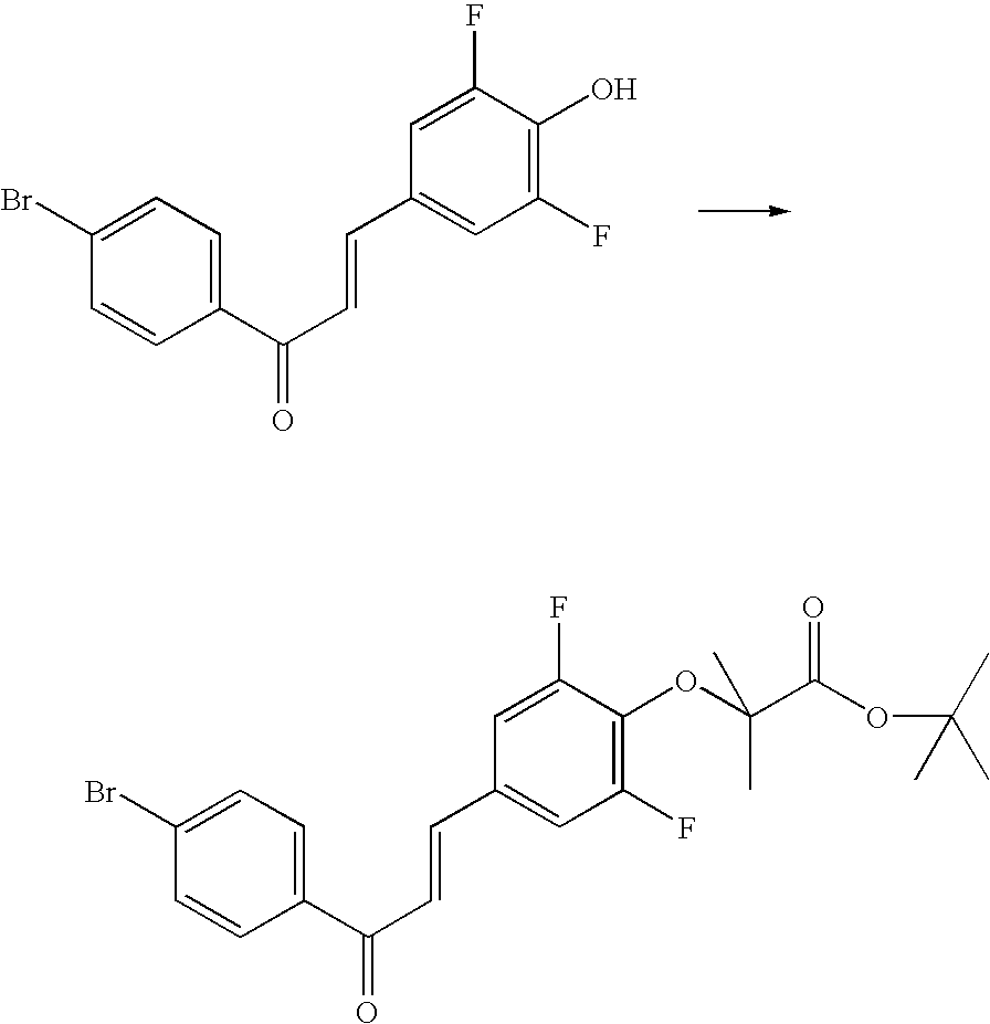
C1(Br)=CC=C(C(C=CC2=CC(F)=C(O)C(F)=C2)=O)C=C1.C1(Br)=CC=C(C(C=CC2=CC(F)=C(OC(C(OC(C)(C)C)=O)(C)C)C(F)=C2)=O)C=C1
